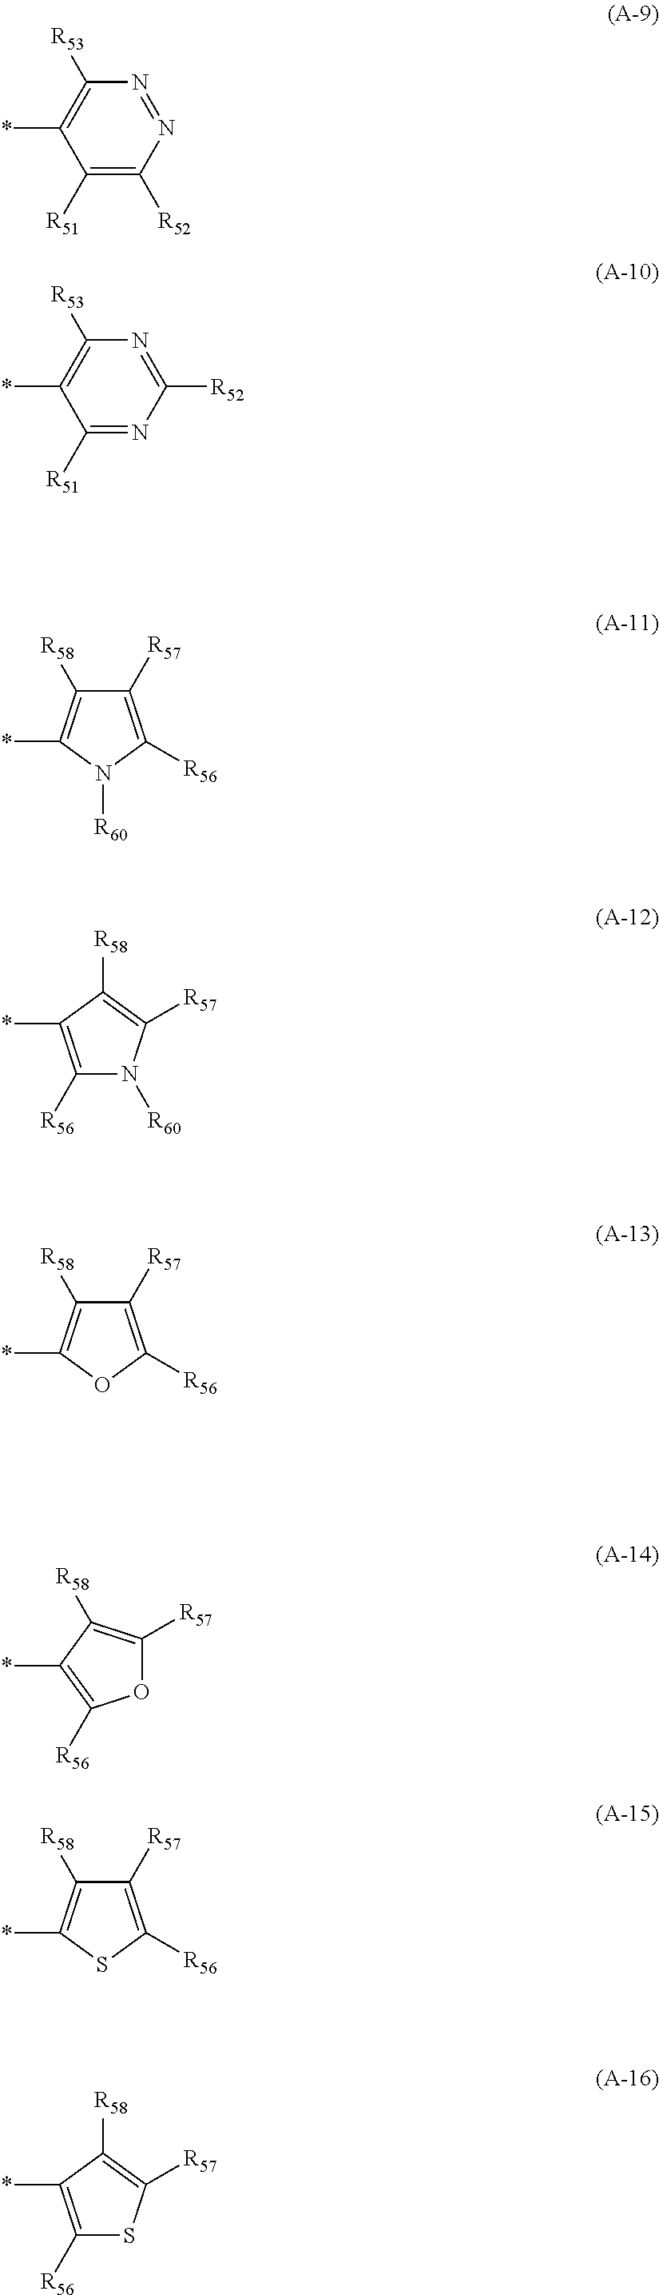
C1([R51])=C([R52])N=NC([R53])=C1*.C1([R51])=NC([R52])=NC([R53])=C1*.C1([R57])=C([R56])N([R60])C(*)=C1[R58].C1([R56])=C(*)C([R58])=C([R57])N1[R60].C1([R57])=C([R56])OC(*)=C1[R58].C1([R57])=C([R56])SC(*)=C1[R58].C1([R56])=C(*)C([R58])=C([R57])S1.*C1=C([R56])OC([R57])=C1[R58]
